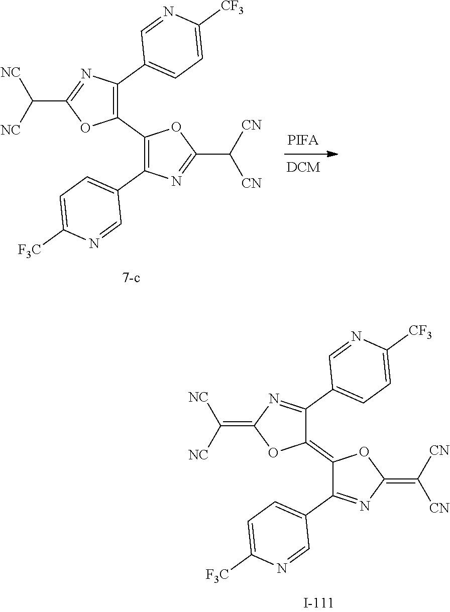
[PIFA].C1(C([NC])[NC])=NC(C2=CC=C([CF3])N=C2)=C(C2=C(C3=CC=C([F3C])N=C3)N=C(C([CN])[CN])O2)O1.C1(=C([NC])[NC])N=C(C2=CC=C([CF3])N=C2)C(=C2OC(=C([CN])[CN])N=C2C2=CC=C([F3C])N=C2)O1
